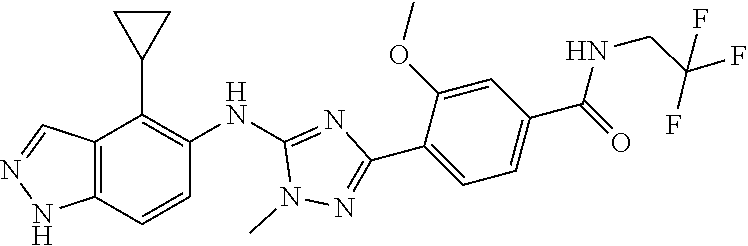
C12=C(C=CC(NC3=NC(C4=CC=C(C(=O)NCC(F)(F)F)C=C4OC)=NN3C)=C1C1CC1)NN=C2
